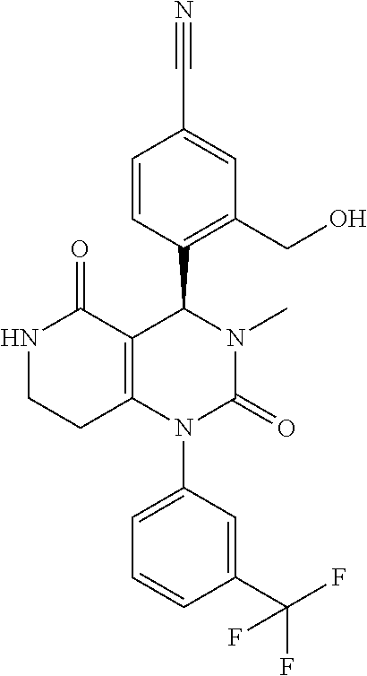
C1=CC(C2C3=C(N(C4=CC=CC(C(F)(F)F)=C4)C(=O)N2C)CCNC3=O)=C(CO)C=C1C#N
